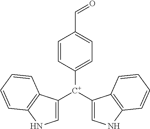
C1([C+](C2=CNC3=C2C=CC=C3)C2=CNC3=C2C=CC=C3)=CC=C(C=O)C=C1
